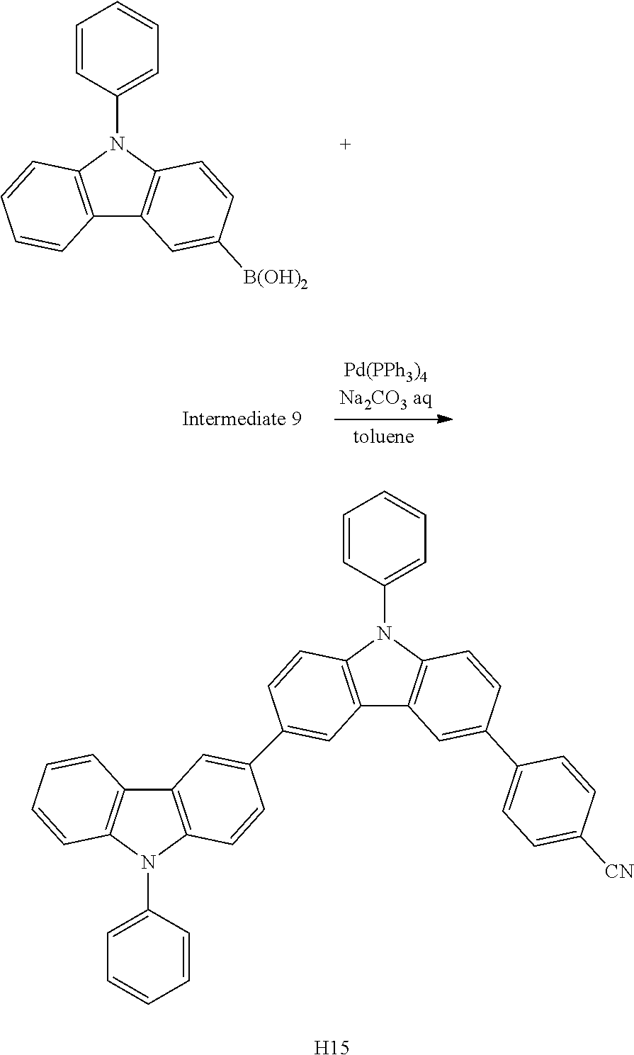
C1=CC(N2C3=C(C4=C2C=CC([B(OH)2])=C4)C=CC=C3)=CC=C1.[Pd(PPh3)4Na2CO3 aq].[toluene].C1=CC(N2C3=C(C4=C2C=CC(C2=CC=C([CN])C=C2)=C4)C=C(C2=CC4=C(N(C5=CC=CC=C5)C5=C4C=CC=C5)C=C2)C=C3)=CC=C1.[H15]
